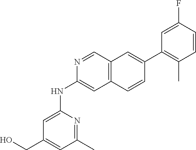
C1(NC2=CC(CO)=CC(C)=N2)=CC2=C(C=C(C3=C(C)C=CC(F)=C3)C=C2)C=N1
